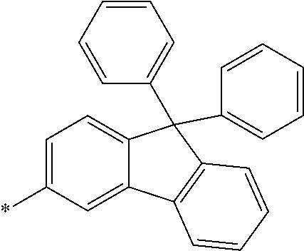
C1=C2C(=CC(*)=C1)C1=C(C2(C2=CC=CC=C2)C2=CC=CC=C2)C=CC=C1
